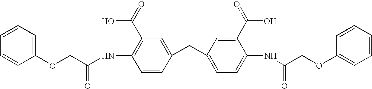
C(C(NC1=C(C(=O)O)C=C(CC2=CC=C(NC(COC3=CC=CC=C3)=O)C(C(=O)O)=C2)C=C1)=O)OC1=CC=CC=C1
